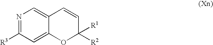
N1=C([R3])C=C2C(=C1)C=CC([R2])([R1])O2
